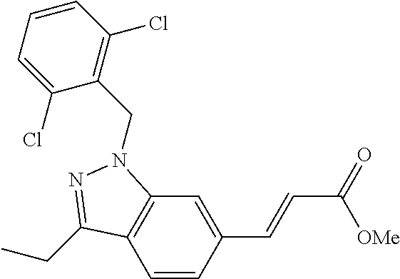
C1=CC(C=CC(=O)[OMe])=CC2=C1C(CC)=NN2CC1=C(Cl)C=CC=C1Cl
